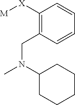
C1(CN(C)C2CCCCC2)=C([X][M])C=CC=C1
